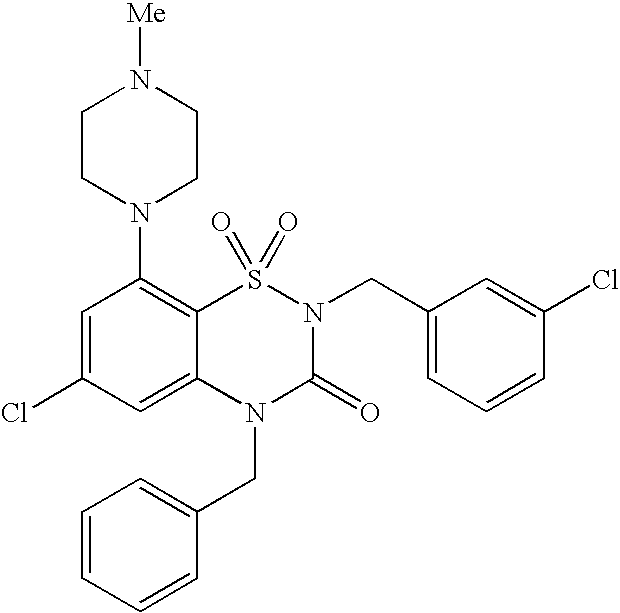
C1=C(Cl)C=C2C(=C1N1CCN([Me])CC1)S(=O)(=O)N(CC1=CC=CC(Cl)=C1)C(=O)N2CC1=CC=CC=C1
